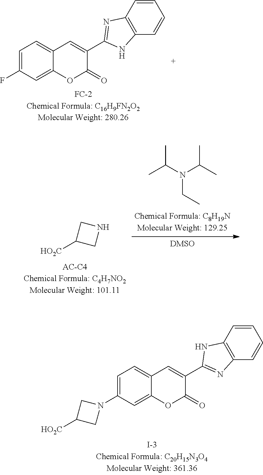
N1CC([HO2C])C1.CC(C)N(C(C)C)CC.C1=C(F)C=C2C(=C1)C=C(C1=NC3=C(C=CC=C3)N1)C(=O)O2.C1=C(N2CC([HO2C])C2)C=C2C(=C1)C=C(C1=NC3=C(C=CC=C3)N1)C(=O)O2
